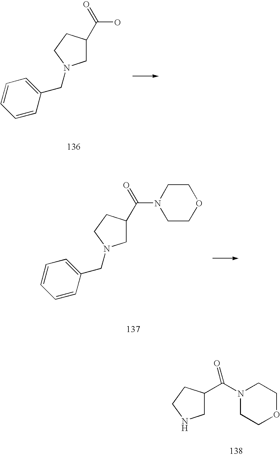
C1(CN2CC(C(=O)N3CCOCC3)CC2)=CC=CC=C1.C1(CN2CC(C(=O)O)CC2)=CC=CC=C1.C1NCCC1C(N1CCOCC1)=O
